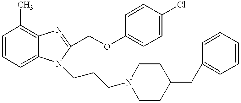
C1=CC=C2C(=C1C)N=C(COC1=CC=C(Cl)C=C1)N2CCCN1CCC(CC2=CC=CC=C2)CC1
